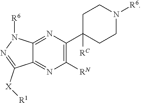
C1(C2=C([RN])N=C3C(=N2)N([R6])N=C3[X][R1])([RC])CCN([R6])CC1
